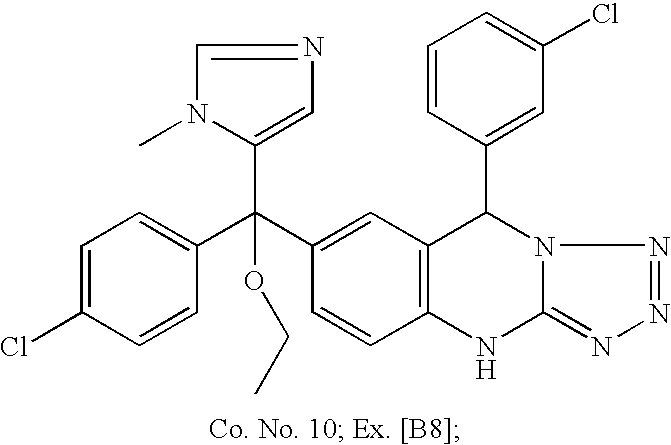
C1=C(Cl)C=CC(C(C2=CC3=C(C=C2)NC2=NN=NN2C3C2=CC(Cl)=CC=C2)(OCC)C2=CN=CN2C)=C1
